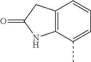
C12=C(C(C)=CC=C1)NC(=O)C2
